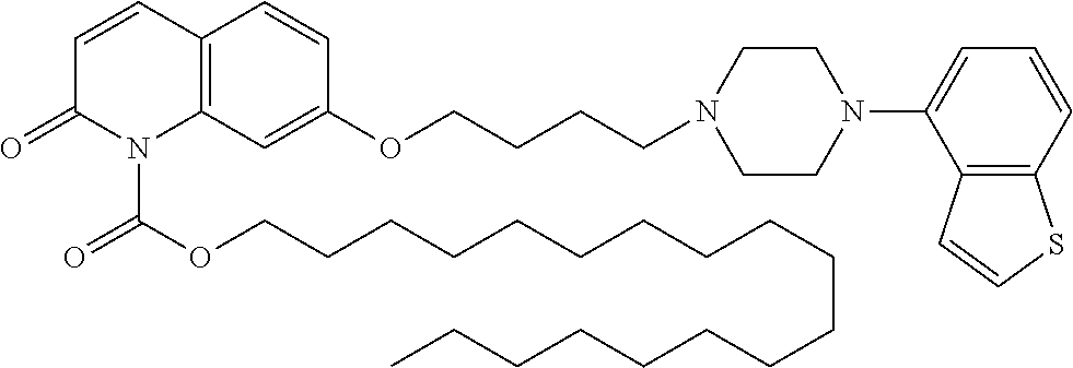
C1=CC2=C(N(C(OCCCCCCCCCCCCCCCCCC)=O)C1=O)C=C(OCCCCN1CCN(C3=CC=CC4=C3C=CS4)CC1)C=C2
